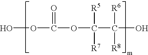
O(C(OC(C(O)([R6])[R8])([R5])[R7])=O)O
